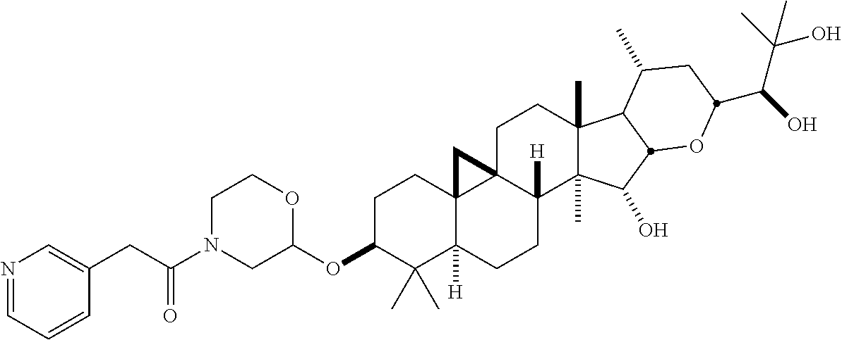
C(C(N1CC(OC2C(C)(C)C3([H])C4(CC2)C2(CCC5(C)C(C)(C(O)C6C5C(C)CC(C(O)C(C)(O)C)O6)C2([H])CC3)C4)OCC1)=O)C1=CN=CC=C1
